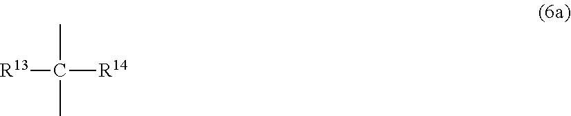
[R13]C(C)(C)[R14]
